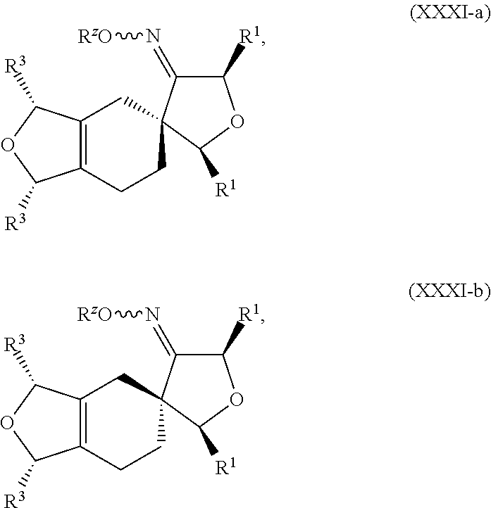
C12=C(CCC3(C1)C(=N[RzO])C([R1])OC3[R1])C([R3])OC2[R3].C12=C(CCC3(C1)C(=N[RzO])C([R1])OC3[R1])C([R3])OC2[R3]
